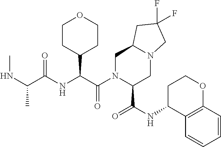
N(C(C)C(NC(C(N1C(C(NC2C3=C(OCC2)C=CC=C3)=O)CN2C(C1)CC(F)(F)C2)=O)C1CCOCC1)=O)C
